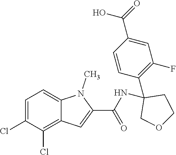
C1=C(Cl)C(Cl)=C2C(=C1)N(C)C(C(NC1(C3=C(F)C=C(C(O)=O)C=C3)COCC1)=O)=C2
